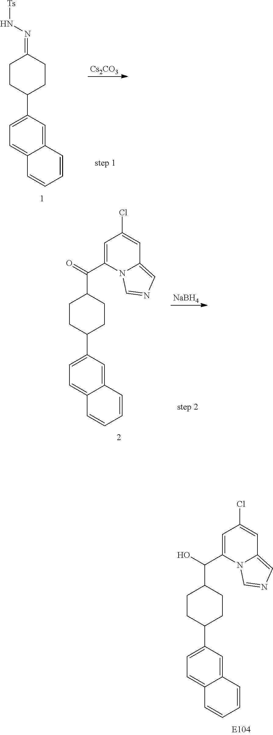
C1CC(C2=CC=C3C(=C2)C=CC=C3)CCC1C(C1=CC(Cl)=CC2=CN=CN12)O.C1CC(C2=CC=C3C(=C2)C=CC=C3)CCC1=NN[Ts].[Cs2CO3].C1CC(C2=CC=C3C(=C2)C=CC=C3)CCC1C(C1=CC(Cl)=CC2=CN=CN12)=O.[NaBH4]
